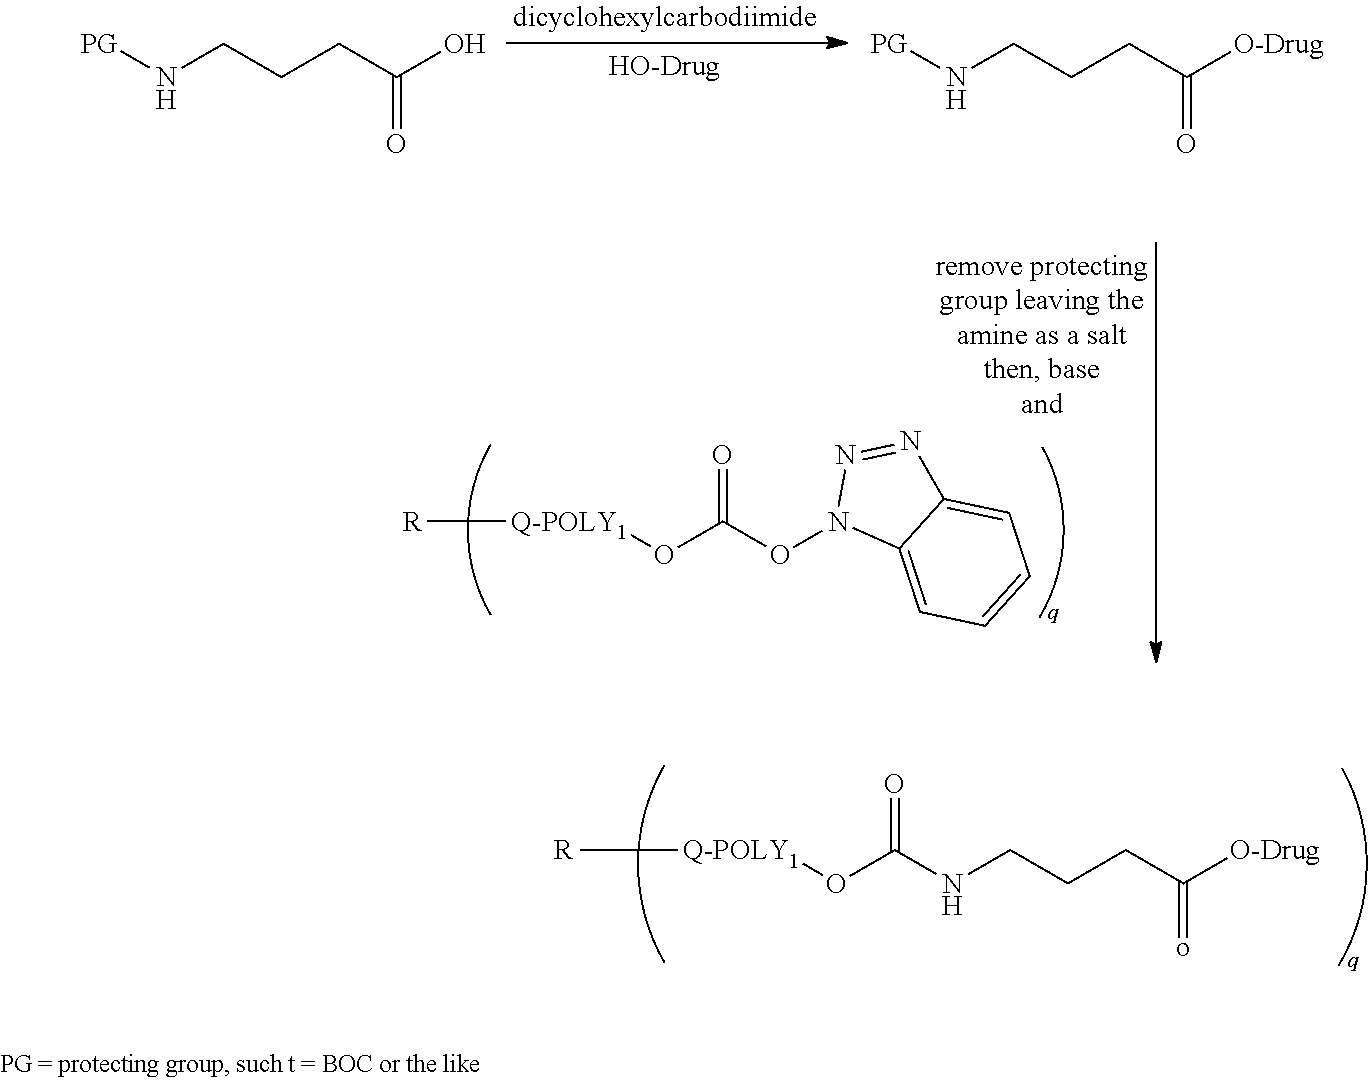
[R][Q-POLY1]OC(NCCCC([O-Drug])=o)=O.[R][Q-POLY1]OC(ON1C2=CC=CC=C2N=N1)=O.[PG]NCCCC(O)=O.[PG]NCCCC([O-Drug])=O
